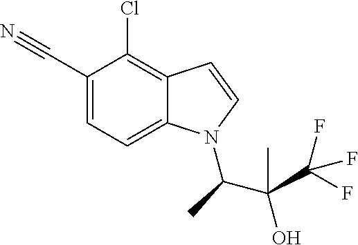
C1(C#N)=CC=C2C(=C1Cl)C=CN2C(C(O)(C)C(F)(F)F)C
